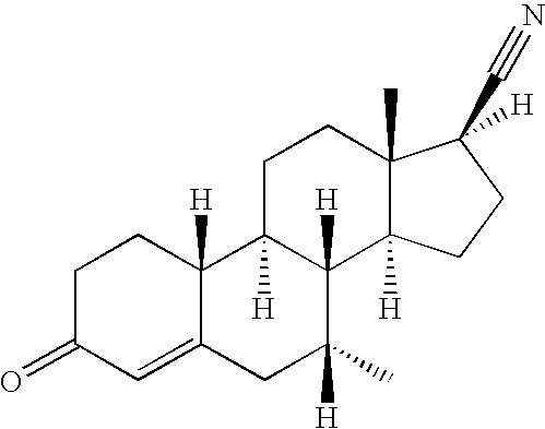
C1=C2C([H])(CCC1=O)C1([H])C([H])(C([H])(C)C2)C2([H])C(C)(CC1)C(C#N)([H])CC2
